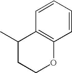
C12=C(C=CC=C1)OCCC2C
